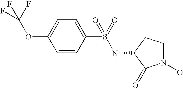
C1=CC(S(NC2CCN(O)C2=O)(=O)=O)=CC=C1OC(F)(F)F
